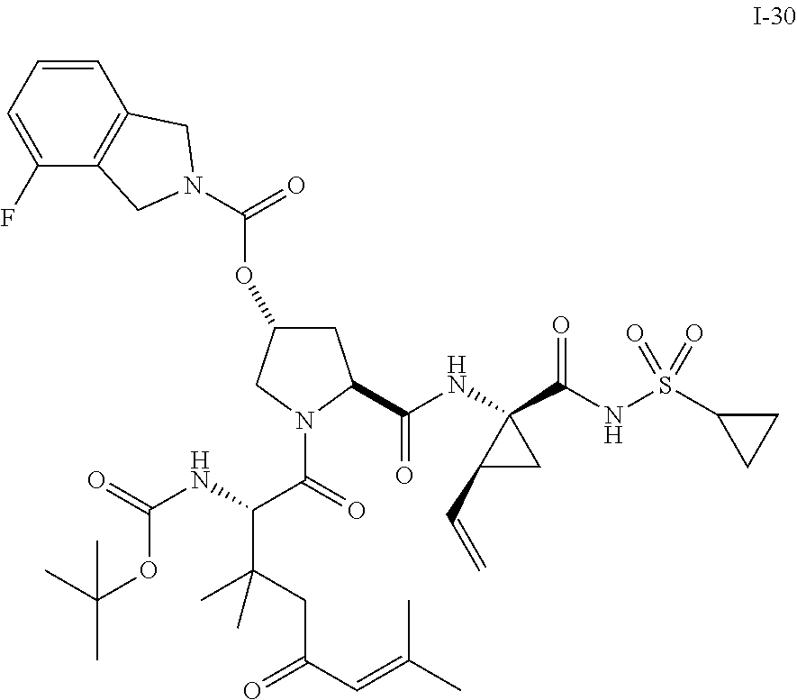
C1C(OC(=O)N2CC3=C(C=CC=C3F)C2)CN(C(=O)C(NC(=O)OC(C)(C)C)C(CC(C=C(C)C)=O)(C)C)C1C(NC1(C(NS(C2CC2)(=O)=O)=O)C(C=C)C1)=O
